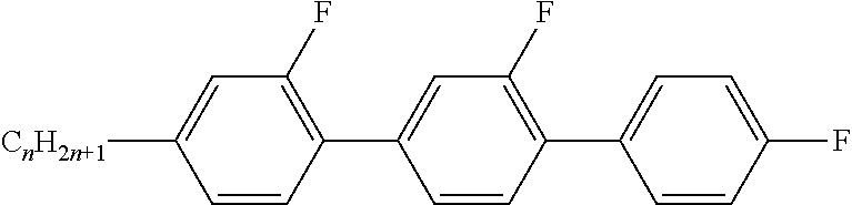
C1(C2=CC(F)=C(C3=CC=C(F)C=C3)C=C2)=C(F)C=C([CnH2n+1])C=C1
